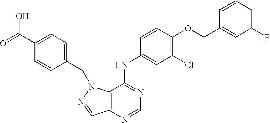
C12=C(N=CN=C1NC1=CC(Cl)=C(OCC3=CC(F)=CC=C3)C=C1)C=NN2CC1=CC=C(C(=O)O)C=C1
